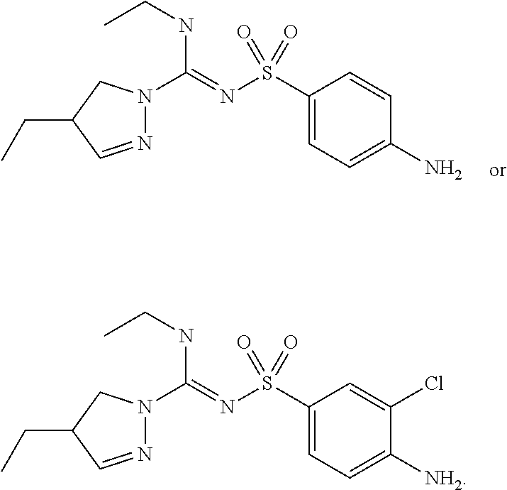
C1(S(N=C(N2N=CC(CC)C2)NCC)(=O)=O)=CC=C(N)C=C1.C1(S(N=C(N2N=CC(CC)C2)NCC)(=O)=O)=CC=C([NH2])C(Cl)=C1
